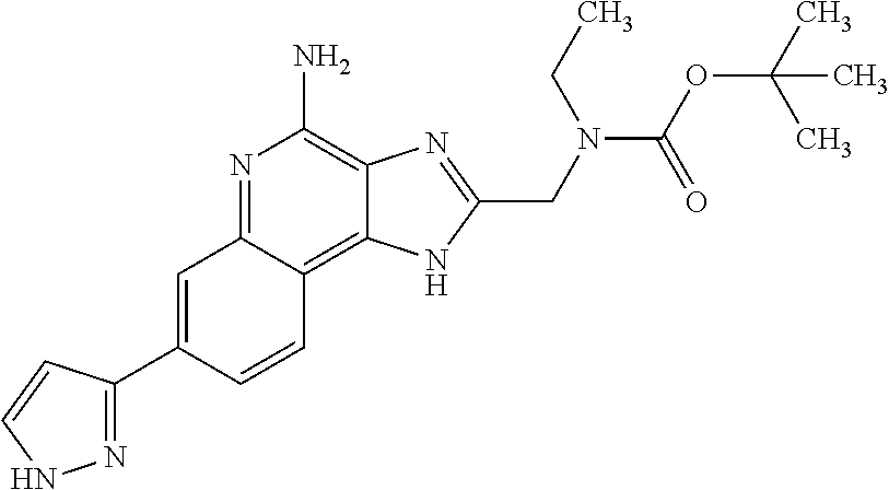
C1=C(C2=NNC=C2)C=CC2=C3C(=C(N)N=C12)N=C(CN(C(OC(C)(C)C)=O)CC)N3
